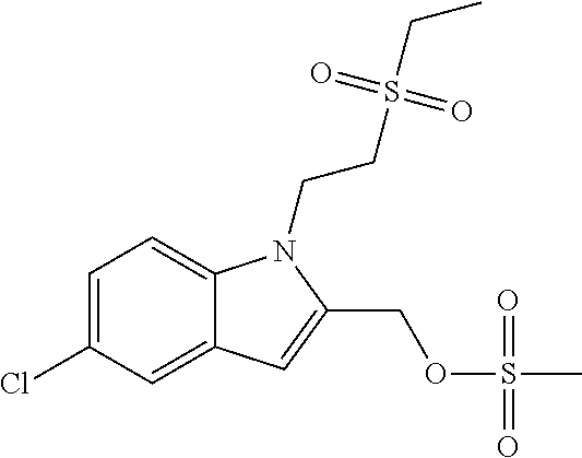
C1=C(Cl)C=C2C(=C1)N(CCS(CC)(=O)=O)C(COS(C)(=O)=O)=C2
